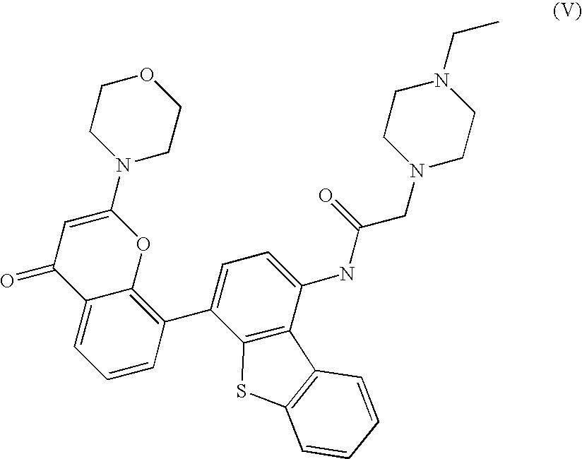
C1=CC(C2=CC=C(NC(=O)CN3CCN(CC)CC3)C3=C2SC2=C3C=CC=C2)=C2C(=C1)C(=O)C=C(N1CCOCC1)O2
